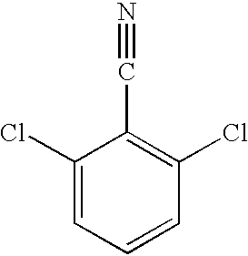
C1(Cl)=CC=CC(Cl)=C1C#N
